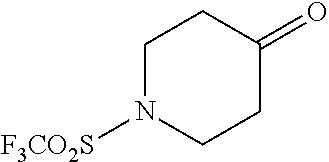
C1N([F3CO2S])CCC(=O)C1
